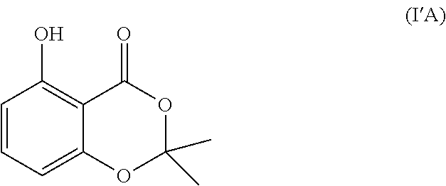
C1(O)=C2C(=O)OC(C)(C)OC2=CC=C1
